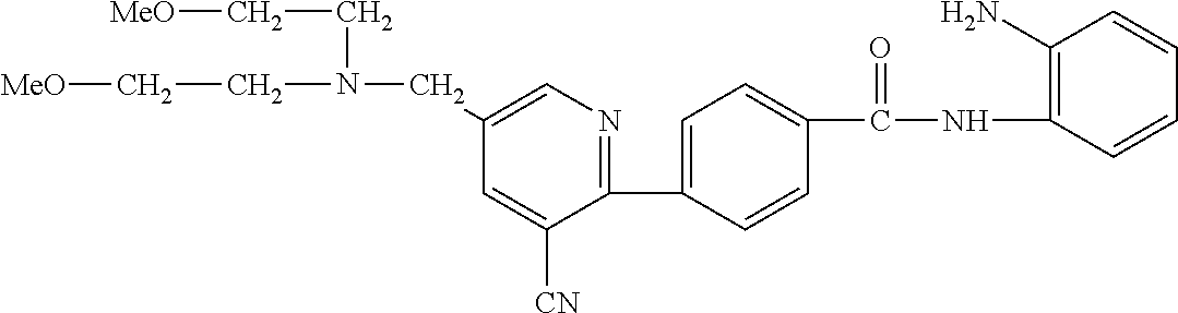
C1=C([CN])C(C2=CC=C(C(NC3=C(N)C=CC=C3)=O)C=C2)=NC=C1CN(CC[MeO])CC[MeO]
